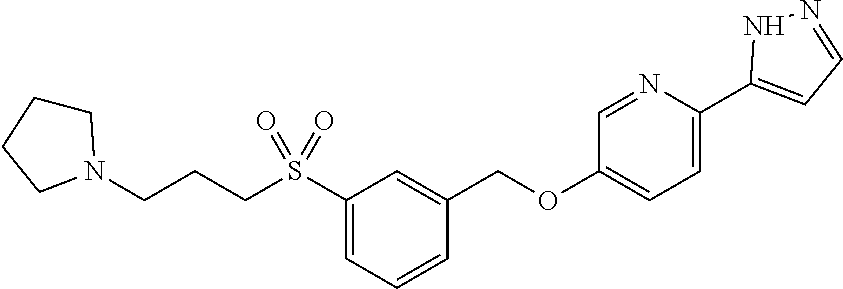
C1=C(C2=CC=NN2)N=CC(OCC2=CC(S(CCCN3CCCC3)(=O)=O)=CC=C2)=C1
